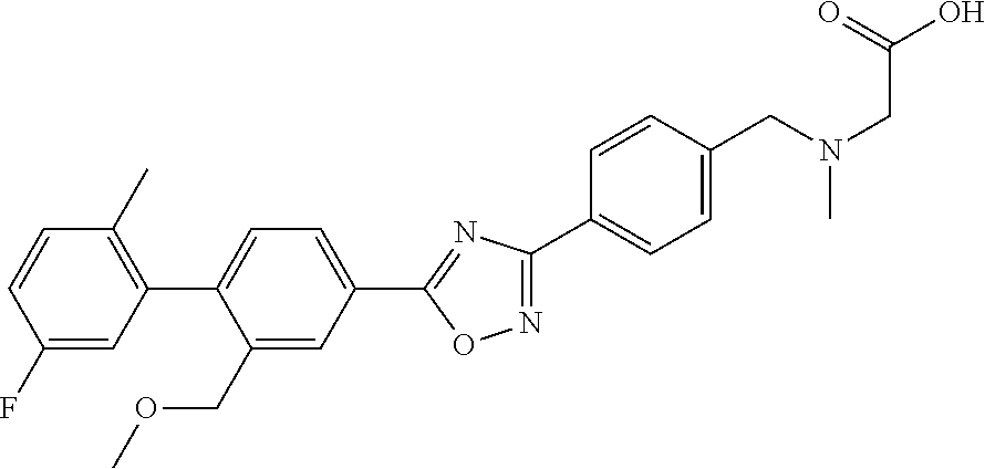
C1(F)=CC(C2=CC=C(C3=NC(C4=CC=C(CN(CC(O)=O)C)C=C4)=NO3)C=C2COC)=C(C)C=C1
